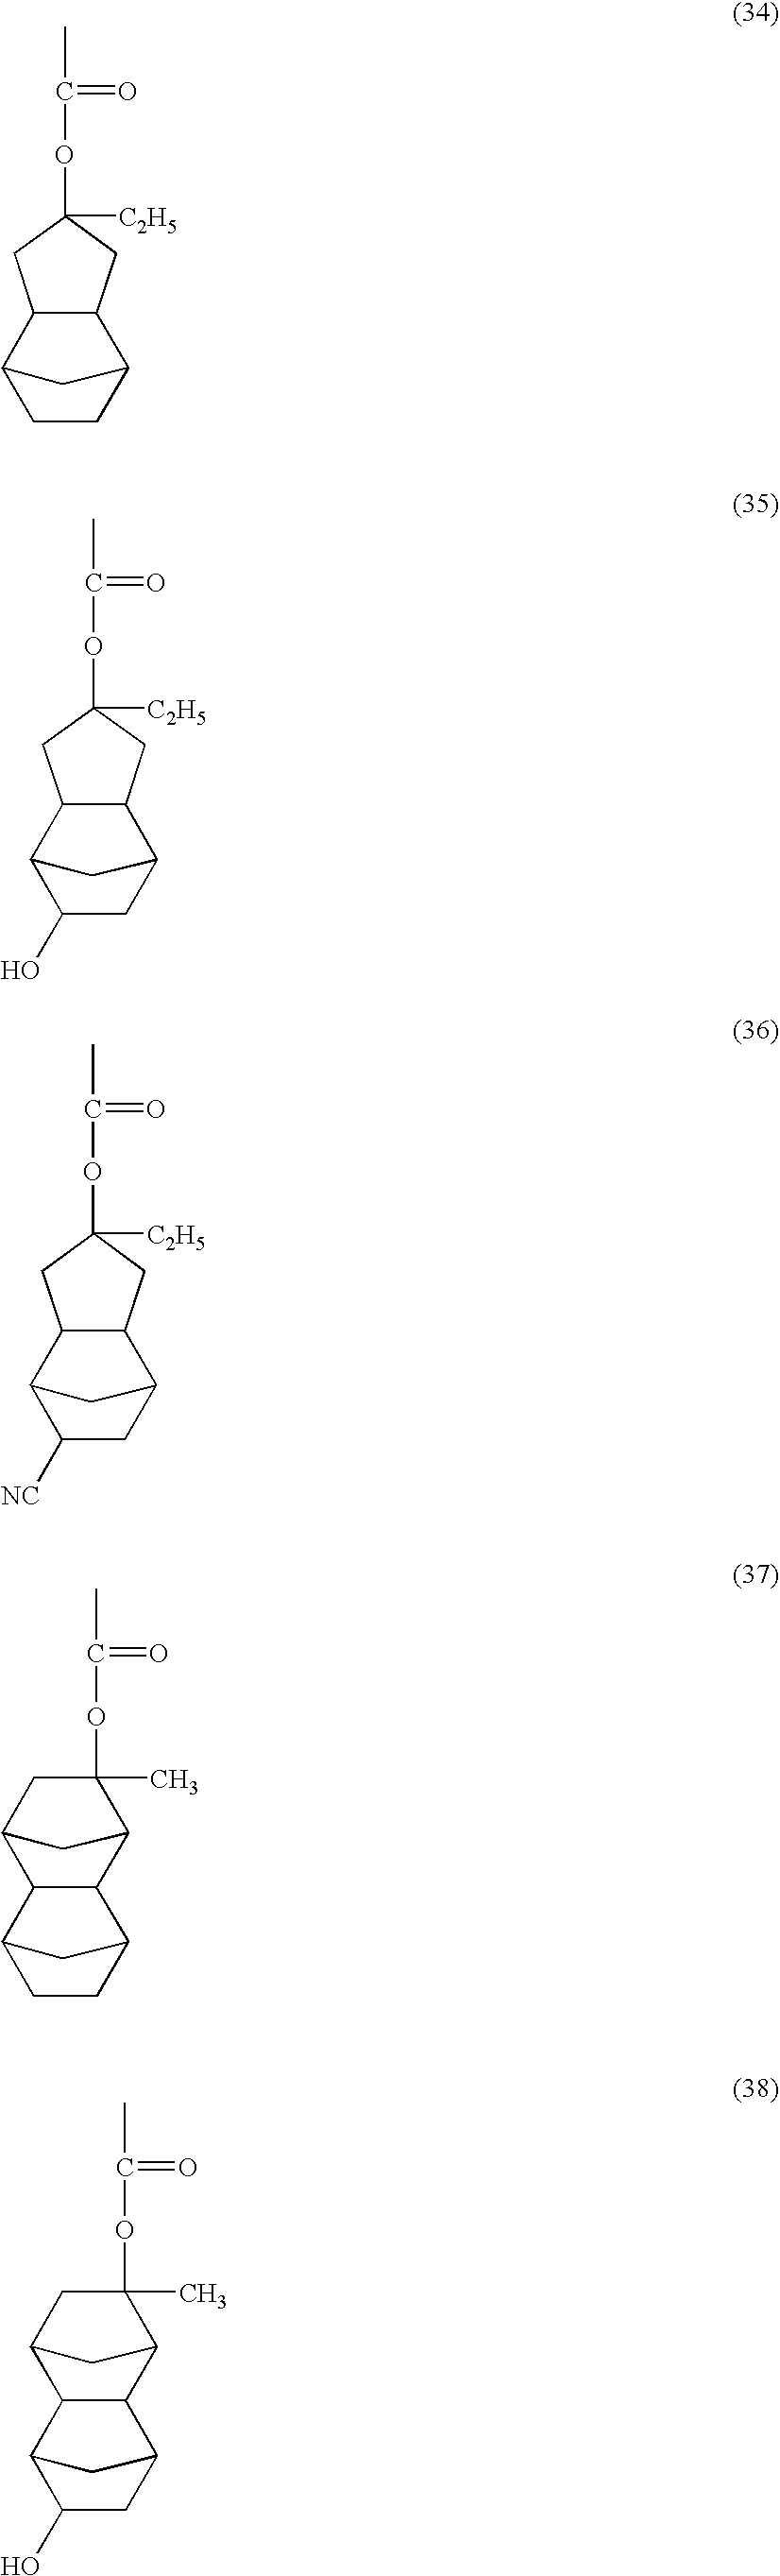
O(C(C)=O)C1([C2H5])CC2C3CCC(C3)C2C1.O(C(C)=O)C1([C2H5])CC2C3CC(O)C(C3)C2C1.O(C(C)=O)C1([C2H5])CC2C3CC([NC])C(C3)C2C1.O(C(C)=O)C1(C)C2C3C4CCC(C4)C3C(C2)C1.O(C(C)=O)C1(C)C2C3C4CC(O)C(C4)C3C(C2)C1
